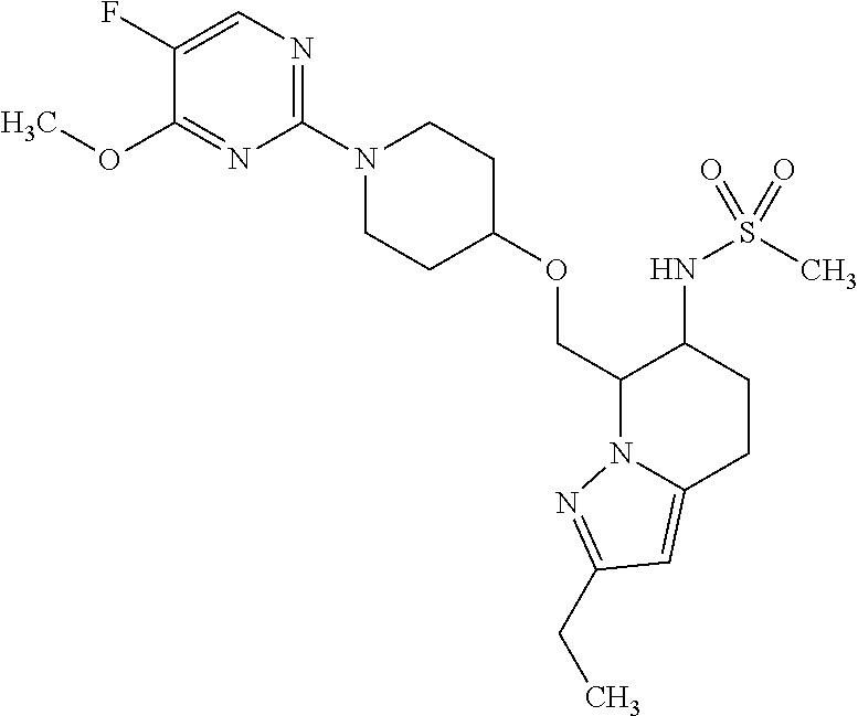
C(C1N2C(=CC(CC)=N2)CCC1NS(C)(=O)=O)OC1CCN(C2=NC=C(F)C(OC)=N2)CC1
